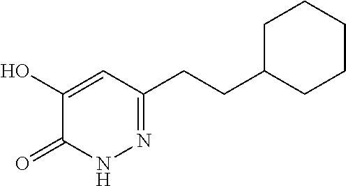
N1N=C(CCC2CCCCC2)C=C(O)C1=O
